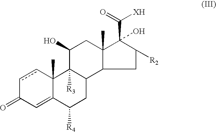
C12(C)C(=CC(=O)cc1)C([R4])CC1C2([R3])C(O)CC2(C)C1CC([R2])C2(C(=O)[XH])O
